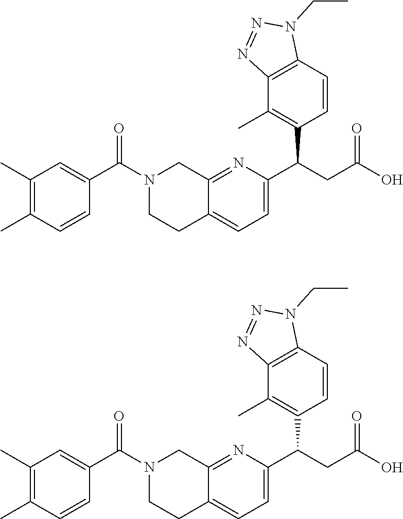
C1(C)=C(C)C=CC(C(N2CCC3=CC=C(C(CC(O)=O)C4=C(C)C5=C(C=C4)N(CC)N=N5)N=C3C2)=O)=C1.C1(C)=C(C)C=CC(C(N2CCC3=CC=C(C(CC(O)=O)C4=C(C)C5=C(C=C4)N(CC)N=N5)N=C3C2)=O)=C1
